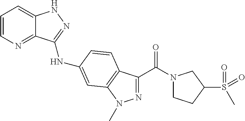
C1=CN=C2C(=C1)NN=C2NC1=CC2=C(C(C(N3CCC(S(C)(=O)=O)C3)=O)=NN2C)C=C1
